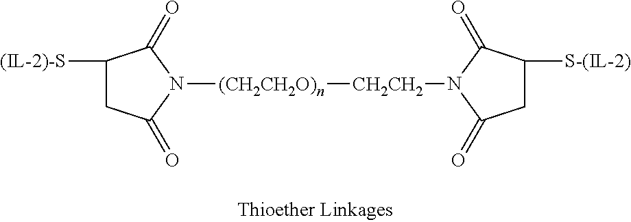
C1([(IL-2)-S])CC(=O)N([(CH2CH2O)n][CH2CH2]N2C(=O)C([S-(IL-2)])CC2=O)C1=O
